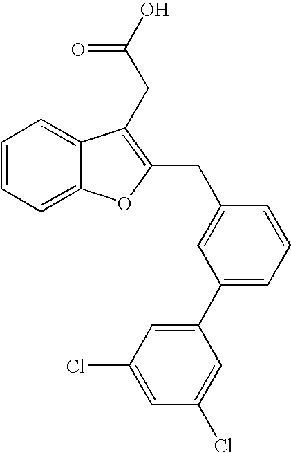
C1=CC=C2C(=C1)C(CC(=O)O)=C(CC1=CC(C3=CC(Cl)=CC(Cl)=C3)=CC=C1)O2
